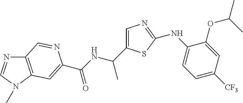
C12=C(N(C)C=N1)C=C(C(NC(C1=CN=C(NC3=CC=C([CF3])C=C3OC(C)C)S1)C)=O)N=C2
